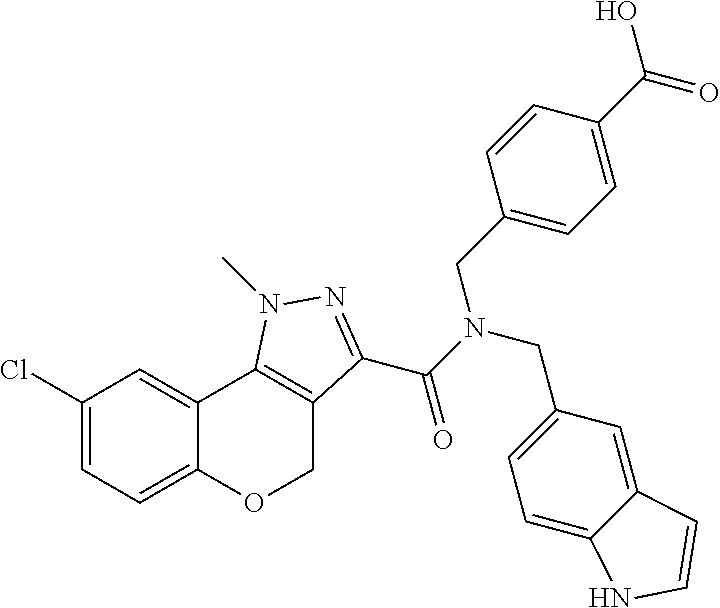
C1(Cl)=CC=C2C(=C1)C1=C(CO2)C(C(N(CC2=CC=C3C(=C2)C=CN3)CC2=CC=C(C(O)=O)C=C2)=O)=NN1C
